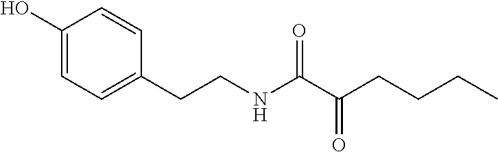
C1(CCNC(C(CCCC)=O)=O)=CC=C(O)C=C1
